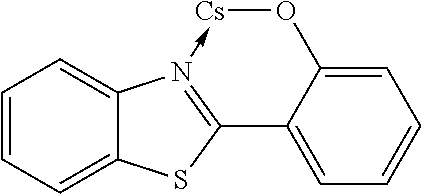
C1=CC=C2C(=C1)N1->[Cs]OC3=CC=CC=C3C=1S2
